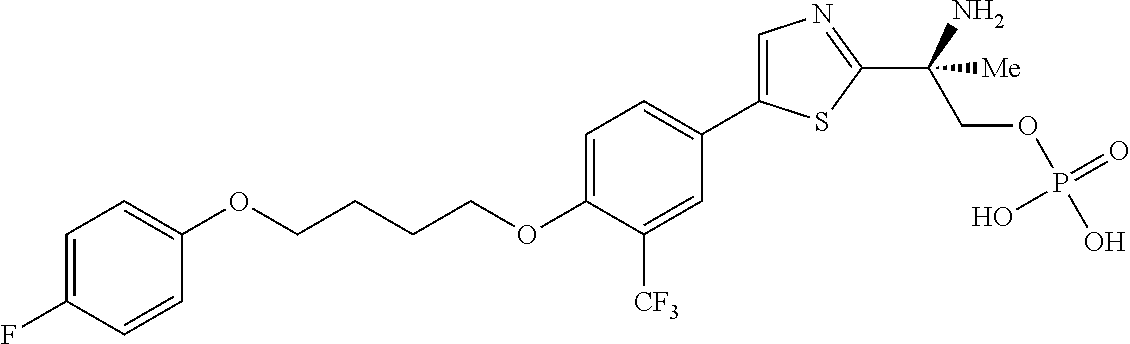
C1(OCCCCOC2=CC=C(C3=CN=C(C(N)(COP(=O)(O)O)[Me])S3)C=C2[CF3])=CC=C(F)C=C1
